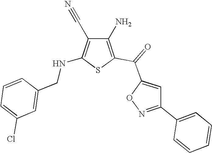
C1(N)=C(C(=O)C2=CC(C3=CC=CC=C3)=NO2)SC(NCC2=CC(Cl)=CC=C2)=C1C#N
